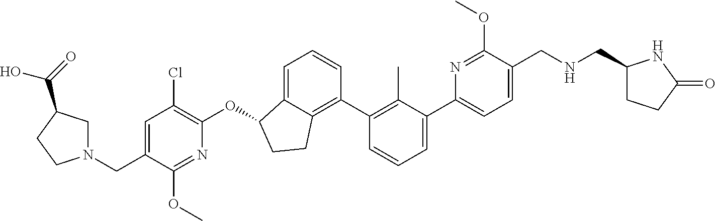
O(C1C2=CC=CC(C3=C(C)C(C4=CC=C(CNCC5CCC(=O)N5)C(OC)=N4)=CC=C3)=C2CC1)C1=C(Cl)C=C(CN2CC(C(=O)O)CC2)C(OC)=N1
